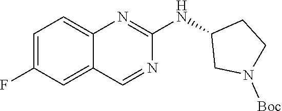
C1=C(F)C=C2C(=C1)N=C(NC1CN([Boc])CC1)N=C2
